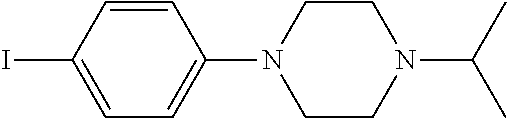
C1CN(C2=CC=C(I)C=C2)CCN1C(C)C
